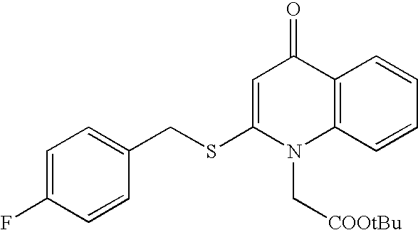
C1=C(F)C=CC(CSC2=CC(=O)C3=C(N2C[COOtBu])C=CC=C3)=C1
